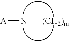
[A]N.[(CH2)m]
